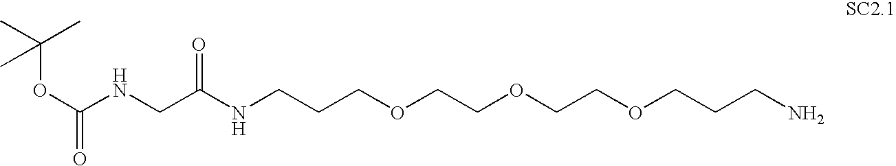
O(C(NCC(NCCCOCCOCCOCCCN)=O)=O)C(C)(C)C
